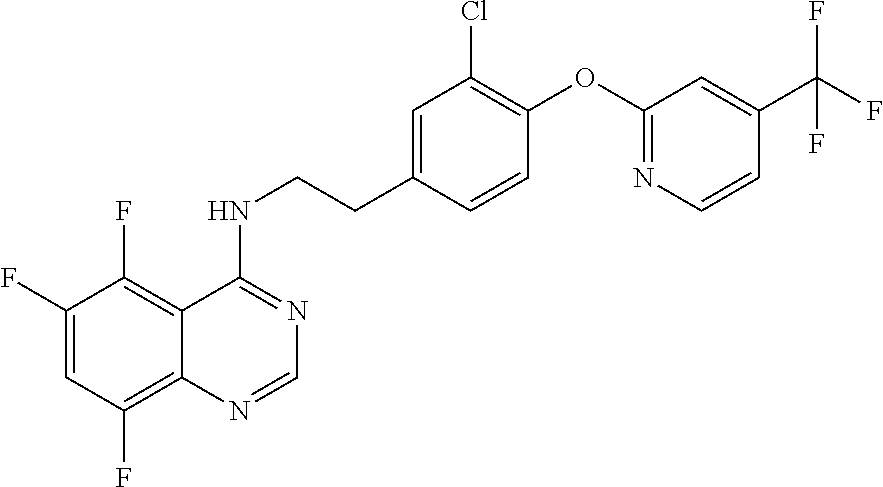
C1(F)=CC(F)=C2C(=C1F)C(NCCC1=CC(Cl)=C(OC3=NC=CC(C(F)(F)F)=C3)C=C1)=NC=N2
